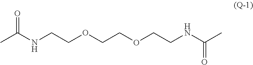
CC(NCCOCCOCCNC(C)=O)=O
